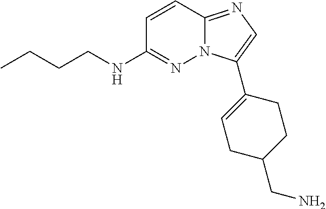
C1=CC2=NC=C(C3=CCC(CN)CC3)N2N=C1NCCCC
